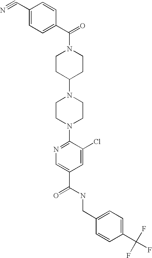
C1(C#N)=CC=C(C(N2CCC(N3CCN(C4=NC=C(C(NCC5=CC=C(C(F)(F)F)C=C5)=O)C=C4Cl)CC3)CC2)=O)C=C1
